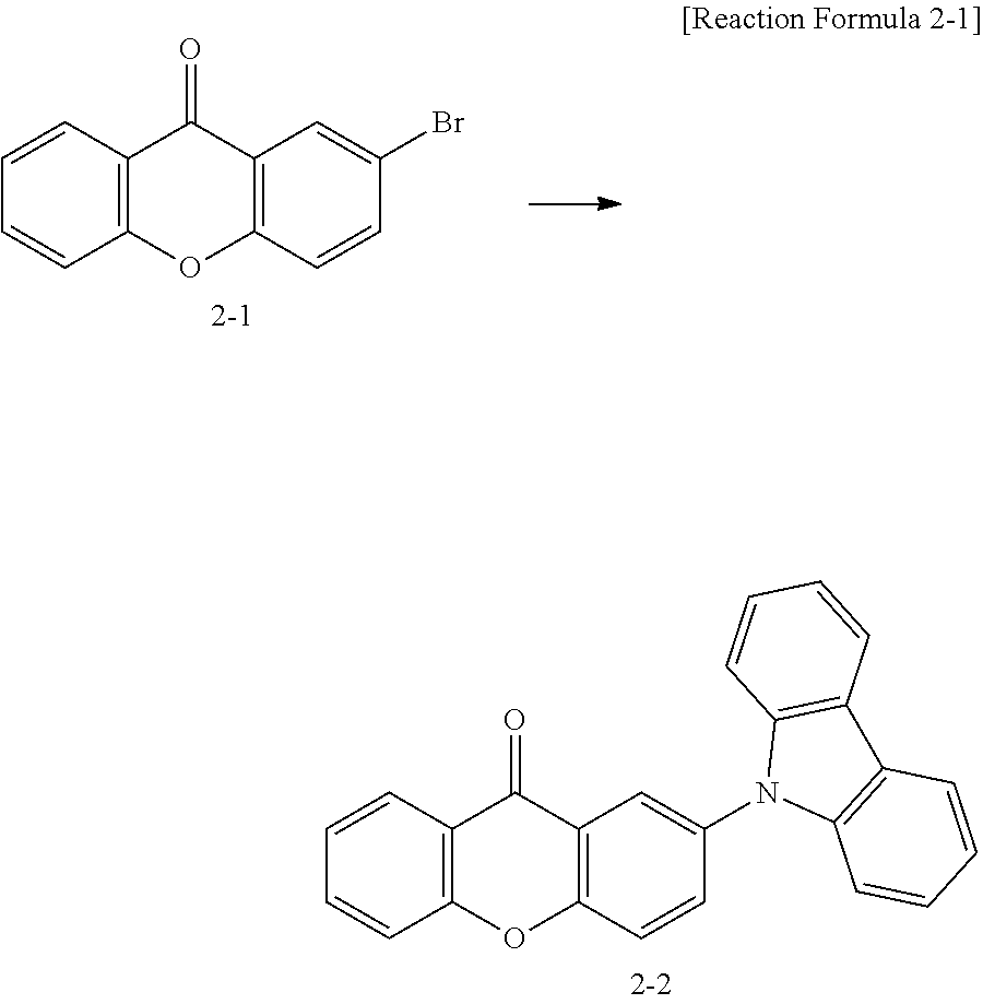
C1=CC2=C(C=C1)C(=O)C1=C(O2)C=CC(Br)=C1.C1=CC2=C(C=C1)C(=O)C1=C(O2)C=CC(N2C3=C(C4=C2C=CC=C4)C=CC=C3)=C1
